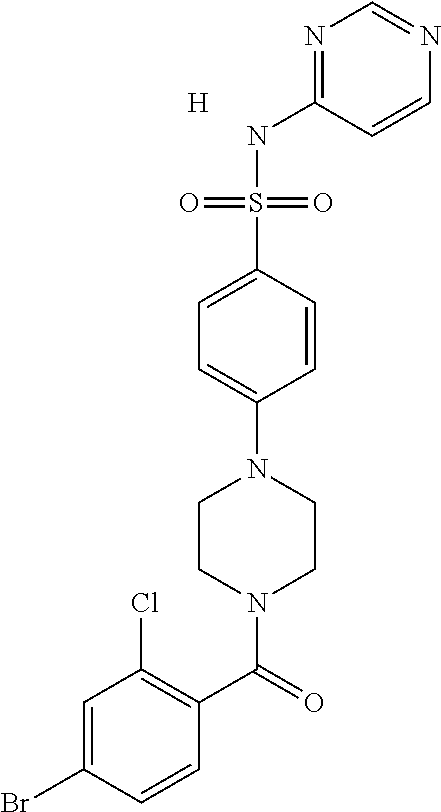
C1=C(Br)C=CC(C(=O)N2CCN(C3=CC=C(S(NC4=NC=NC=C4)(=O)=O)C=C3)CC2)=C1Cl.[H]
